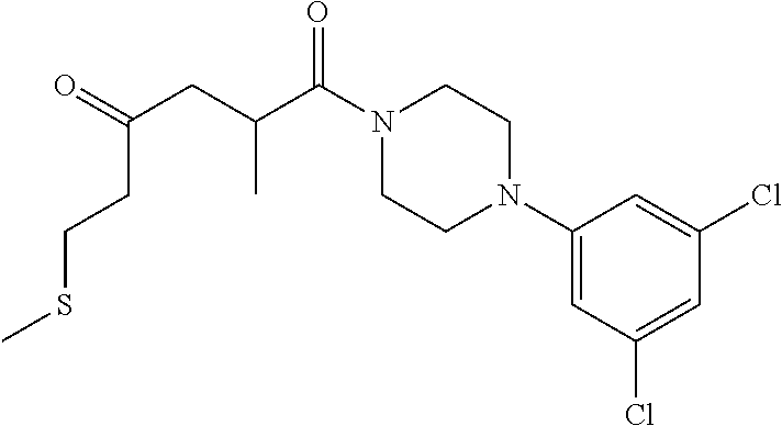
C1(N2CCN(C(C(CC(=O)CCSC)C)=O)CC2)=CC(Cl)=CC(Cl)=C1
